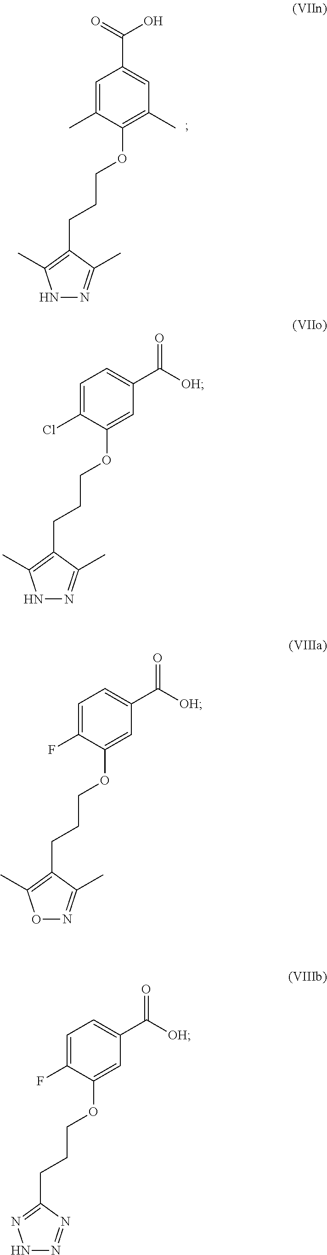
N1N=C(C)C(CCCOC2=C(C)C=C(C(=O)O)C=C2C)=C1C.N1N=C(C)C(CCCOC2=CC(C([OH])=O)=CC=C2Cl)=C1C.O1N=C(C)C(CCCOC2=CC(C([OH])=O)=CC=C2F)=C1C.N1N=NC(CCCOC2=CC(C([OH])=O)=CC=C2F)=N1
